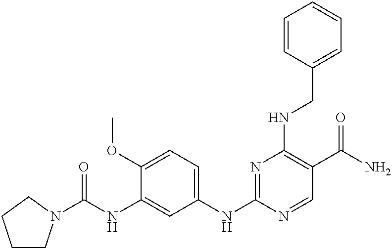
C1(OC)=CC=C(NC2=NC(NCC3=CC=CC=C3)=C(C(=O)N)C=N2)C=C1NC(=O)N1CCCC1
